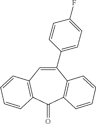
C1=C(C2=CC=C(F)C=C2)C2=C(C(=O)C3=C1C=CC=C3)C=CC=C2
